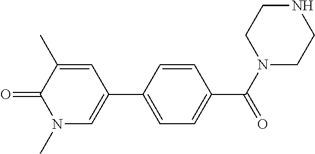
C1=C(C2=CN(C)C(=O)C(C)=C2)C=CC(C(N2CCNCC2)=O)=C1
